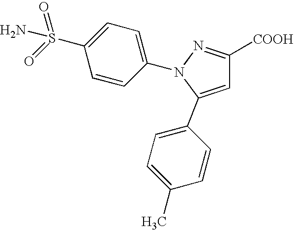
C1=C(C2=CC=C(C)C=C2)N(C2=CC=C(S(=O)(=O)N)C=C2)N=C1[COOH]
